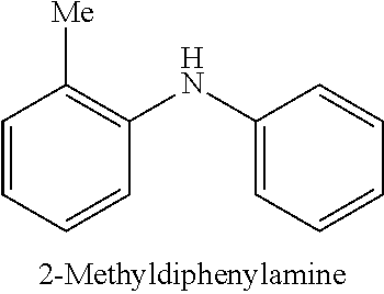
C1=CC=CC(NC2=CC=CC=C2)=C1[Me]
